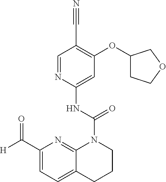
O(C1=C(C#N)C=NC(NC(N2C3=NC(C([H])=O)=CC=C3CCC2)=O)=C1)C1CCOC1
